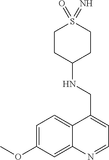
C1=C(OC)C=C2C(=C1)C(CNC1CCS(=O)(=N)CC1)=CC=N2
